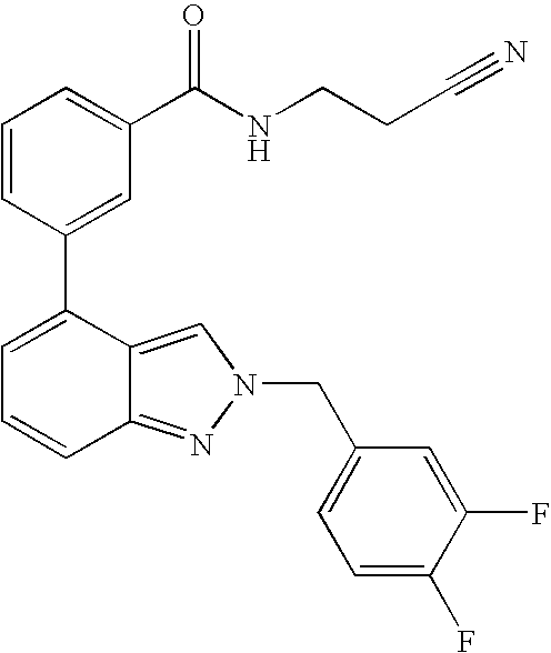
C1=CC(C2=CC=CC3=NN(CC4=CC=C(F)C(F)=C4)C=C23)=CC(C(NCCC#N)=O)=C1
